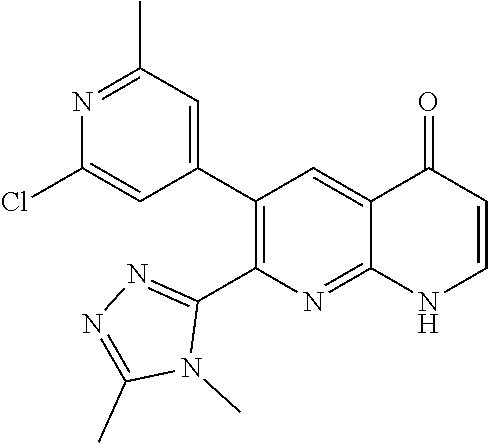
N1=C(C)C=C(C2=C(C3=NN=C(C)N3C)N=C3C(=C2)C(=O)C=CN3)C=C1Cl
